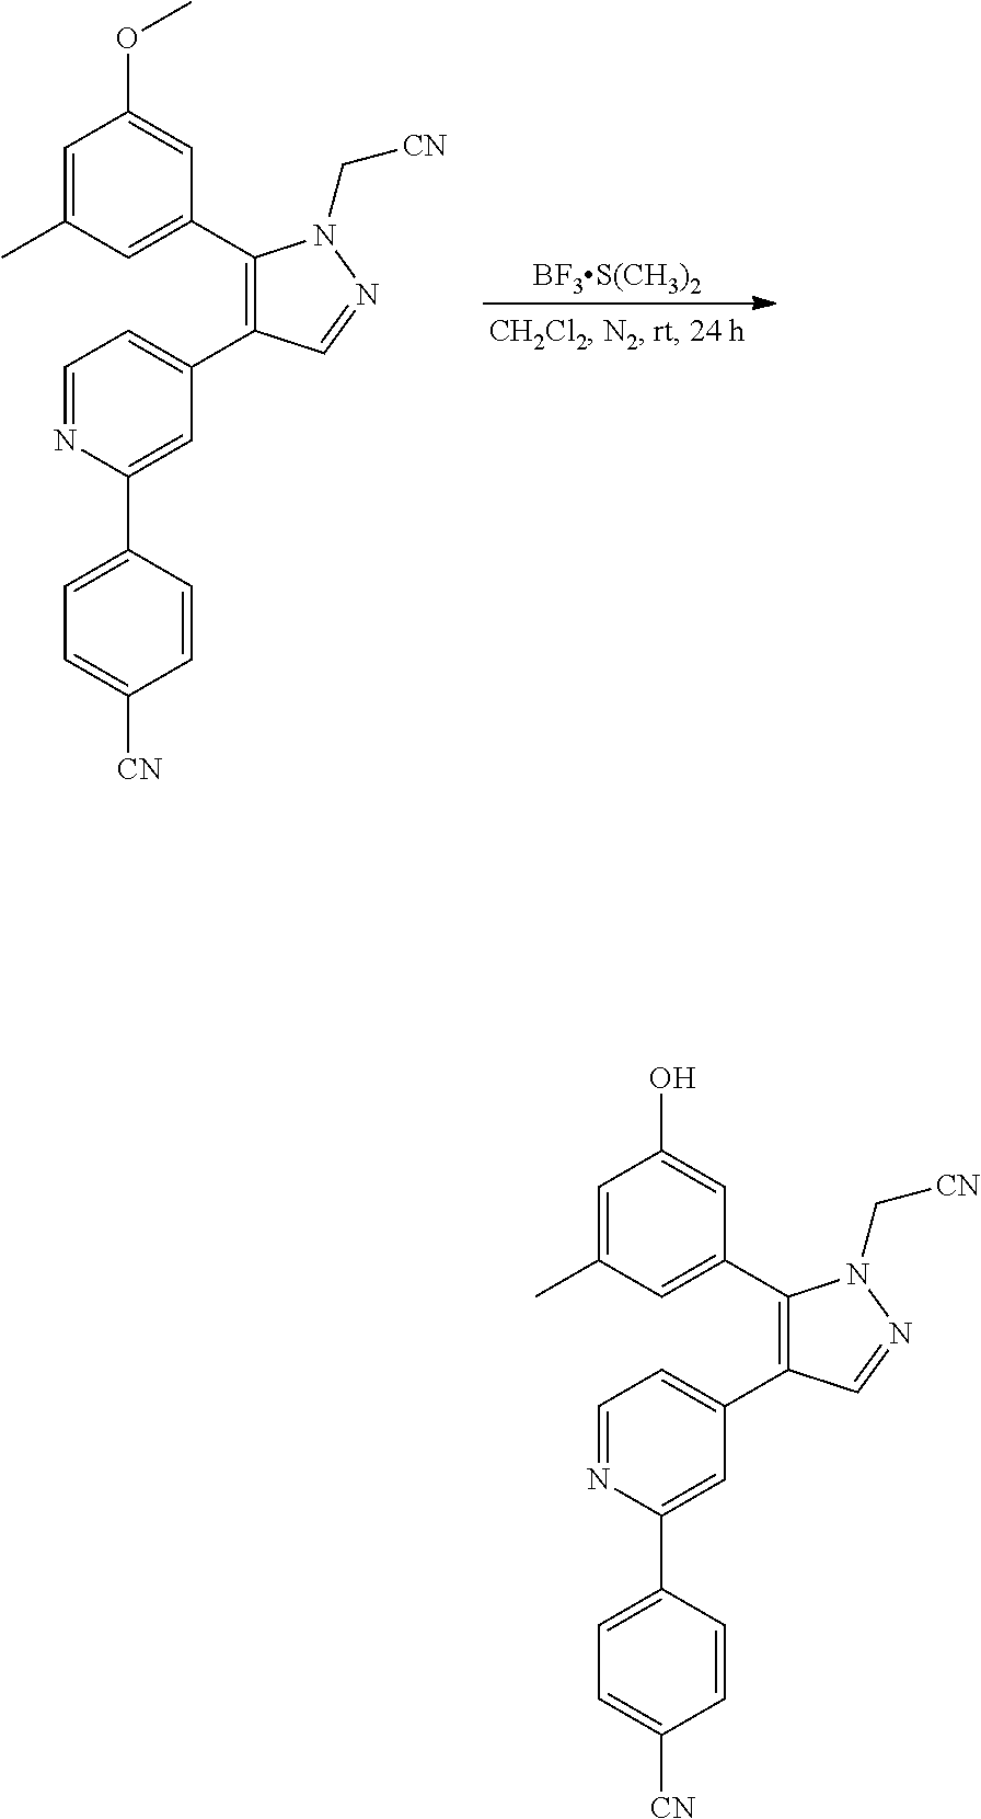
C1=C(C)C=C(C2=C(C3=CC=NC(C4=CC=C([CN])C=C4)=C3)C=NN2C[CN])C=C1OC.[BF3S(CH3)2].C1=C(C)C=C(C2=C(C3=CC=NC(C4=CC=C([CN])C=C4)=C3)C=NN2C[CN])C=C1O
